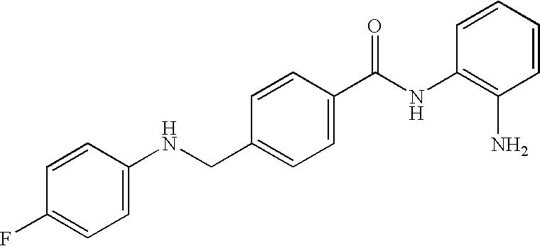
N(CC1=CC=C(C(NC2=C(N)C=CC=C2)=O)C=C1)C1=CC=C(F)C=C1
